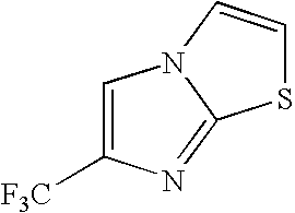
C1=C([F3C])N=C2N1C=CS2
